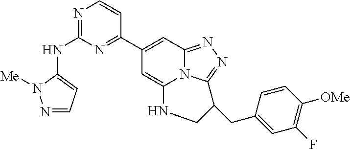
N1=C(NC2=CC=NN2[Me])N=C(C2=CC3=NN=C4N3C(=C2)NCC4CC2=CC(F)=C([OMe])C=C2)C=C1
